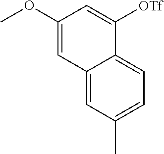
C12=CC(C)=CC=C1C([OTf])=CC(OC)=C2
